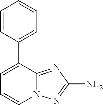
C1=C(C2=CC=CC=C2)C2=NC(N)=NN2C=C1
